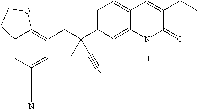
C1=C(C(CC2=C3C(=CC(C#N)=C2)CCO3)(C)C#N)C=C2C(=C1)C=C(CC)C(=O)N2[H]
